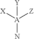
[A](N)([X])([Z])[Y]
